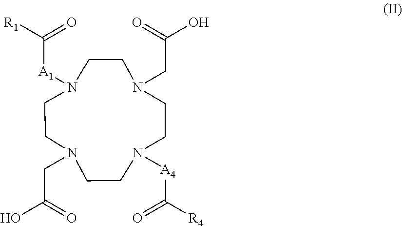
N1(CC(O)=O)CCN([A1]C([R1])=O)CCN(CC(O)=O)CCN([A4]C([R4])=O)CC1
